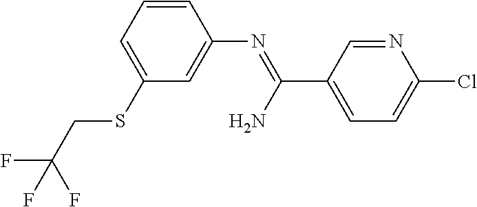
C1(SCC(F)(F)F)=CC=CC(N=C(N)C2=CC=C(Cl)N=C2)=C1
